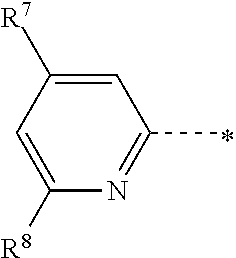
C1=C([R7])C=C([R8])N=C1C
